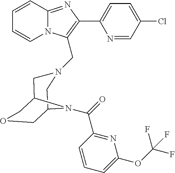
C1=CC2=NC(C3=CC=C(Cl)C=N3)=C(CN3CC4COCC(C3)N4C(C3=NC(OC(F)(F)F)=CC=C3)=O)N2C=C1
